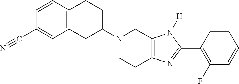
C12=C(CC(N3CCC4=C(C3)N([H])C(C3=C(F)C=CC=C3)=N4)CC1)C=C(C#N)C=C2
